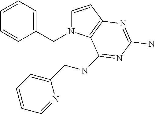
C1(CNC2=NC(N)=NC3=C2N(CC2=CC=CC=C2)C=C3)=CC=CC=N1
